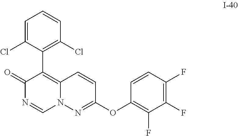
C1=C(Cl)C(C2=C3N(C=NC2=O)N=C(OC2=C(F)C(F)=C(F)C=C2)C=C3)=C(Cl)C=C1
